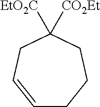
C1=CCC([EtO2C])([CO2Et])CCC1
